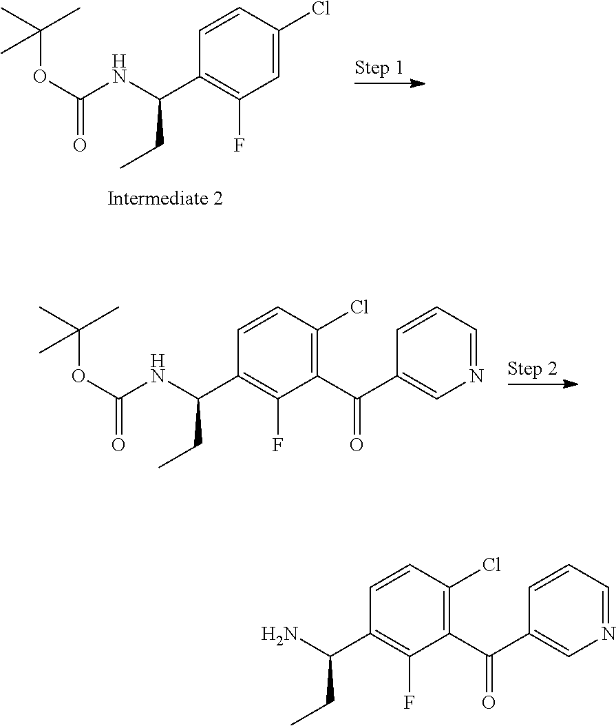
N1=CC=CC(C(C2=C(Cl)C=CC(C(N)CC)=C2F)=O)=C1.C1=C(Cl)C=CC(C(NC(=O)OC(C)(C)C)CC)=C1F.N1=CC=CC(C(C2=C(Cl)C=CC(C(NC(OC(C)(C)C)=O)CC)=C2F)=O)=C1
